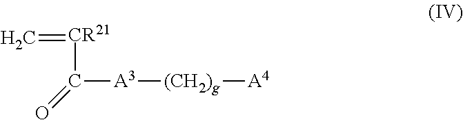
C=[CR21]C([A3][(CH2)g][A4])=O
